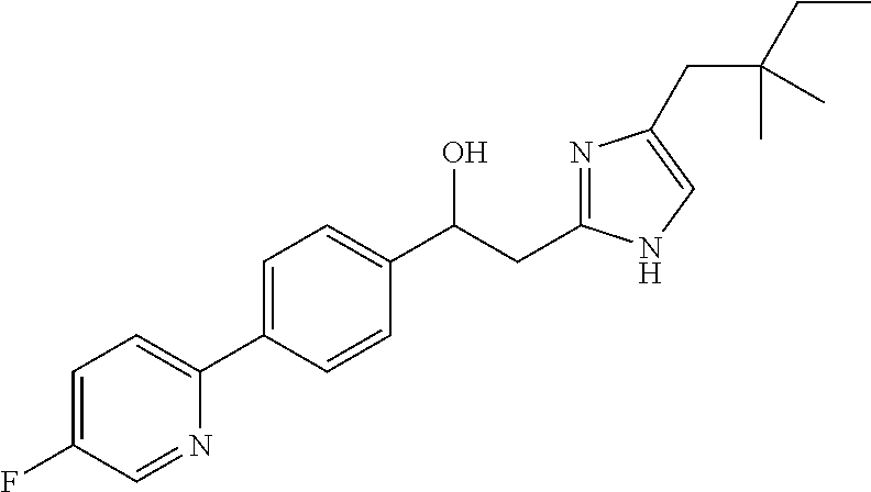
C1=C(C2=CC=C(F)C=N2)C=CC(C(CC2=NC(CC(CC)(C)C)=CN2)O)=C1
